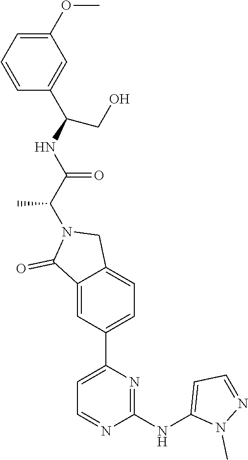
C1=CC=C(OC)C=C1C(NC(C(N1C(=O)C2=CC(C3=CC=NC(NC4=CC=NN4C)=N3)=CC=C2C1)C)=O)CO
